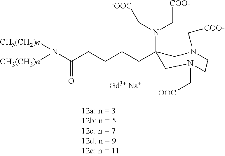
[Gd3+ Na+].N(C[-OOC])(C[COO-])C1(CCCCC(=O)N([CH3(CH2)n])[CH3(CH2)n])CN(C[-OOC])CCN(C[COO-])C1
